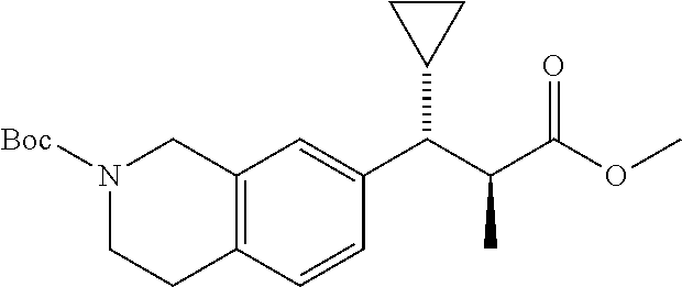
C12=C(C=CC(C(C(C(OC)=O)C)C3CC3)=C1)CCN([Boc])C2
